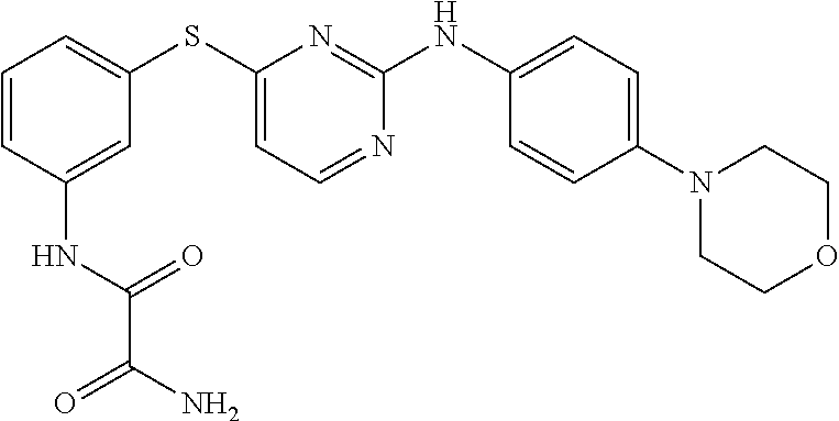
C1=CC=C(SC2=CC=NC(NC3=CC=C(N4CCOCC4)C=C3)=N2)C=C1NC(=O)C(=O)N
